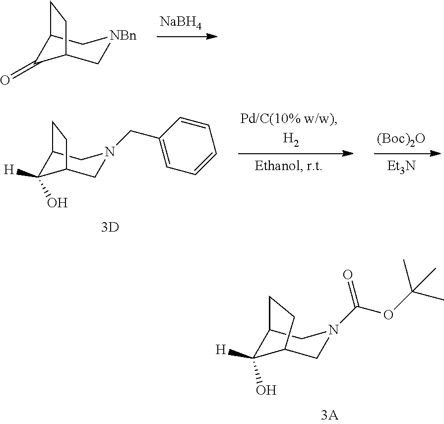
C12C(=O)C(C[NBn]C1)CC2.[NaBH4].[(Boc)2O].[Et3N].C12C([H])(O)C(CN(CC3=CC=CC=C3)C1)CC2.OC1([H])C2CN(C(OC(C)(C)C)=O)CC1CC2
